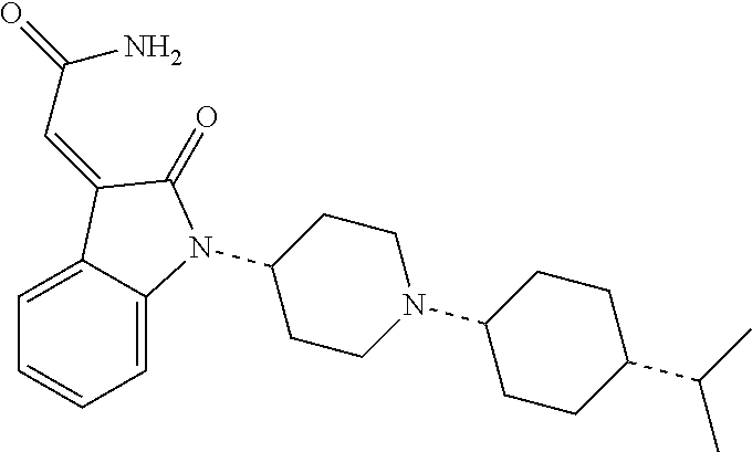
C1(N2C3=CC=CC=C3C(=CC(N)=O)C2=O)CCN(C2CCC(C(C)C)CC2)CC1
